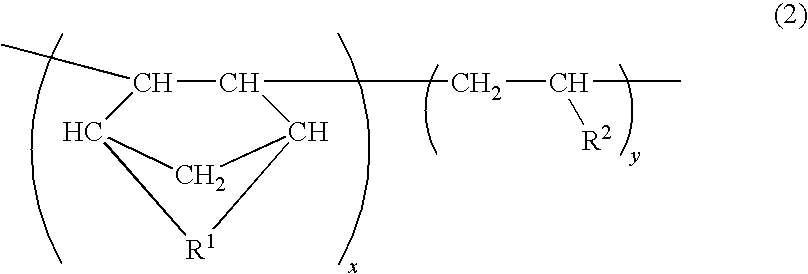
C1(CC([R2])C)C(C)C2CC1[R1]2
